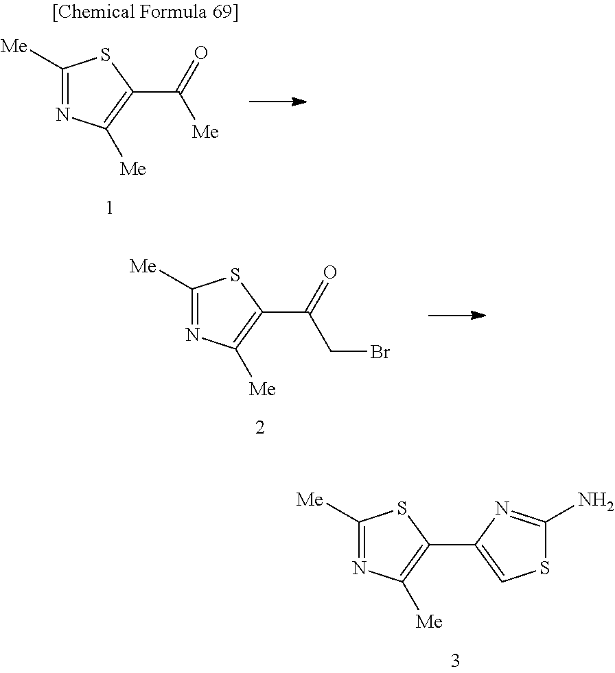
C1([Me])=NC([Me])=C(C2=CSC(N)=N2)S1.C1([Me])=NC([Me])=C(C(=O)[Me])S1.C1([Me])=NC([Me])=C(C(=O)CBr)S1
